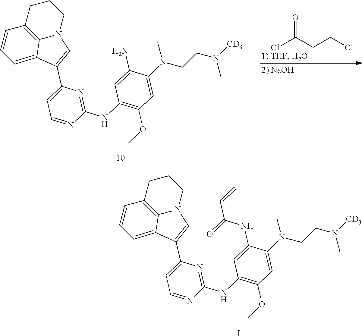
ClC(CCCl)=O.C1=CC=C2C3=C1CCCN3C=C2C1=CC=NC(NC2=C(OC)C=C(N(CCN([CD3])C)C)C(N)=C2)=N1.C1=CC=C2C3=C1CCCN3C=C2C1=CC=NC(NC2=C(OC)C=C(N(CCN([CD3])C)C)C(NC(=O)C=C)=C2)=N1.I
